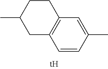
C12=C(C=C(C)C=C1)CCC(C)C2
